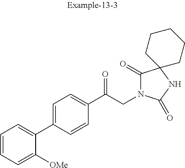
C1=CC=C([OMe])C(C2=CC=C(C(CN3C(=O)C4(NC3=O)CCCCC4)=O)C=C2)=C1
